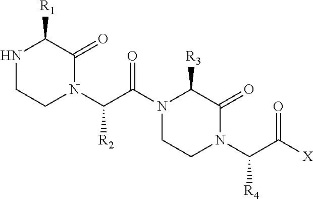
N1CCN(C(C(N2CCN(C(C([X])=O)[R4])C(=O)C2[R3])=O)[R2])C(=O)C1[R1]
